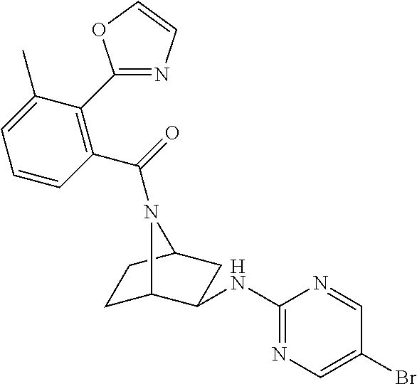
C1=CC(C(=O)N2C3CCC2CC3NC2=NC=C(Br)C=N2)=C(C2=NC=CO2)C(C)=C1
